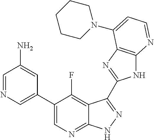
C1=NC=C(C2=CN=C3C(=C2F)C(C2=NC4=C(N2)N=CC=C4N2CCCCC2)=NN3)C=C1N
